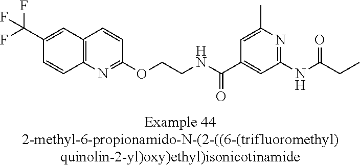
C12=C(N=C(OCCNC(C3=CC(NC(=O)CC)=NC(C)=C3)=O)C=C1)C=CC(C(F)(F)F)=C2
